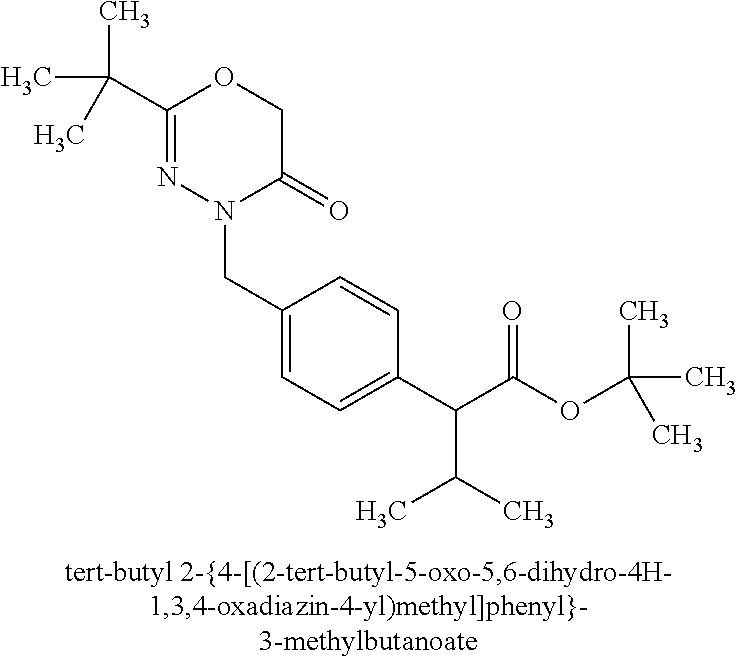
N1(CC2=CC=C(C(C(OC(C)(C)C)=O)C(C)C)C=C2)C(=O)COC(C(C)(C)C)=N1
